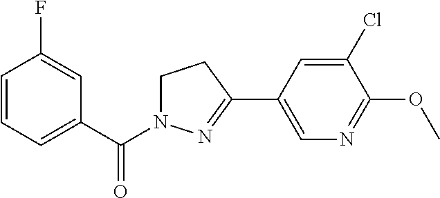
C1=CC=C(C(N2CCC(C3=CN=C(OC)C(Cl)=C3)=N2)=O)C=C1F
